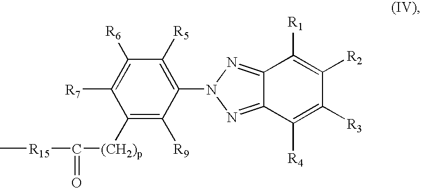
C1([(CH2)p]C(=O)[R15]C)=C([R9])C(N2N=C3C(=N2)C([R1])=C([R2])C([R3])=C3[R4])=C([R5])C([R6])=C1[R7]
